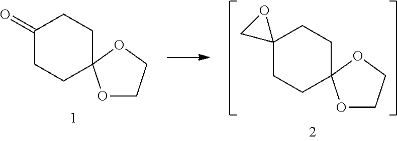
O1CCOC12CCC1(CC2)OC1.O1CCOC12CCC(=O)CC2
